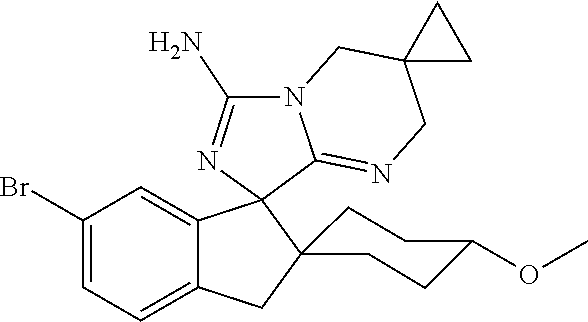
C1(Br)=CC=C2C(=C1)C1(C3=NCC4(CN3C(N)=N1)CC4)C1(C2)CCC(OC)CC1
